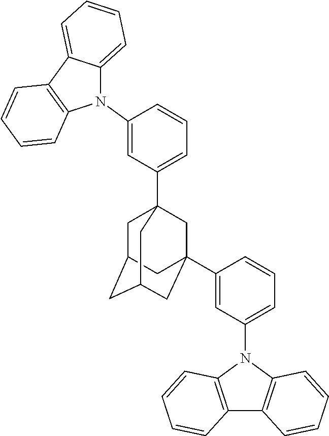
N1(C2=CC(C34CC5CC(CC(C6=CC(N7C8=C(C9=C7C=CC=C9)C=CC=C8)=CC=C6)(C3)C5)C4)=CC=C2)C2=CC=CC=C2C2=C1C=CC=C2
